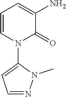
C1=CN(C2=CC=NN2C)C(=O)C(N)=C1
